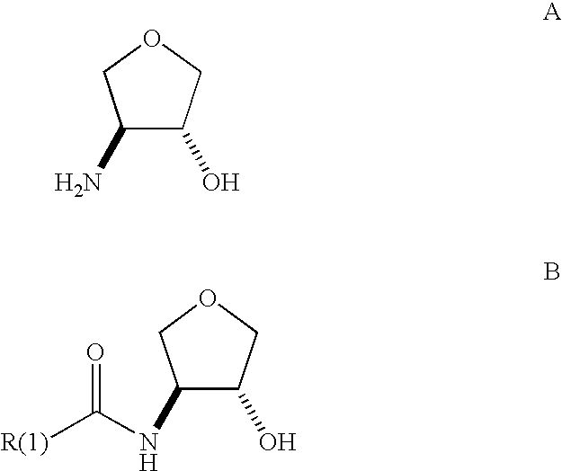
C1(N)C(O)COC1.C1(NC([R(1)])=O)C(O)COC1
